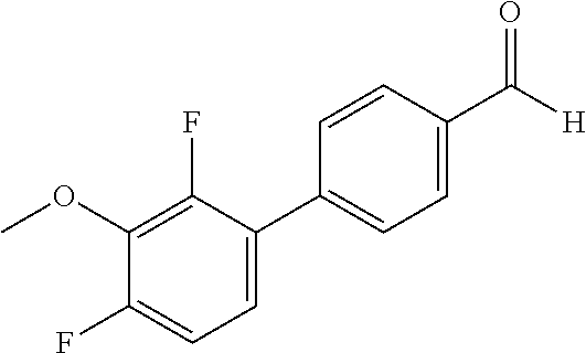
C1=CC(C([H])=O)=CC=C1C1=CC=C(F)C(OC)=C1F
